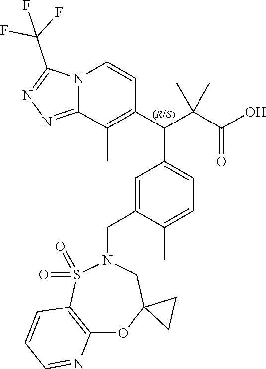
C12=C(S(=O)(=O)N(CC3=CC(C(C4=C(C)C5=NN=C(C(F)(F)F)N5C=C4)C(C(O)=O)(C)C)=CC=C3C)CC3(O1)CC3)C=CC=N2
